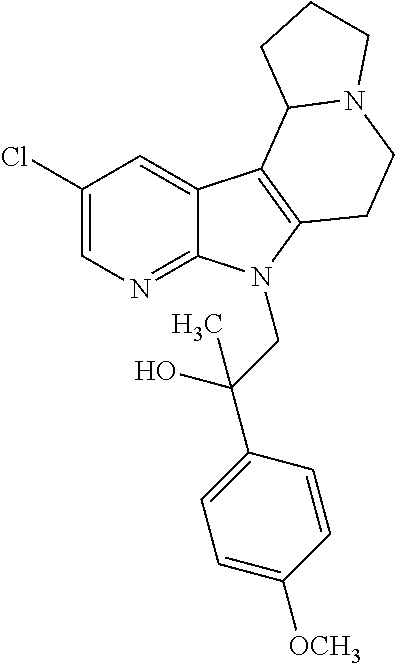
C1(Cl)=CN=C2C(=C1)C1=C(N2CC(C2=CC=C([OCH3])C=C2)(O)C)CCN2C1CCC2
